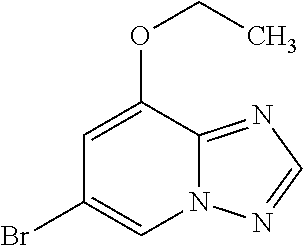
C1(OCC)=CC(Br)=CN2C1=NC=N2
